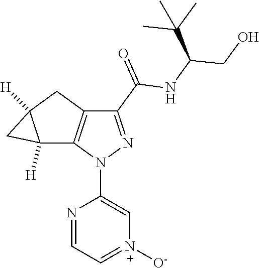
C12([H])C3=C(CC1([H])C2)C(C(=O)NC(CO)C(C)(C)C)=NN3C1=C[N+]([O-])=CC=N1
